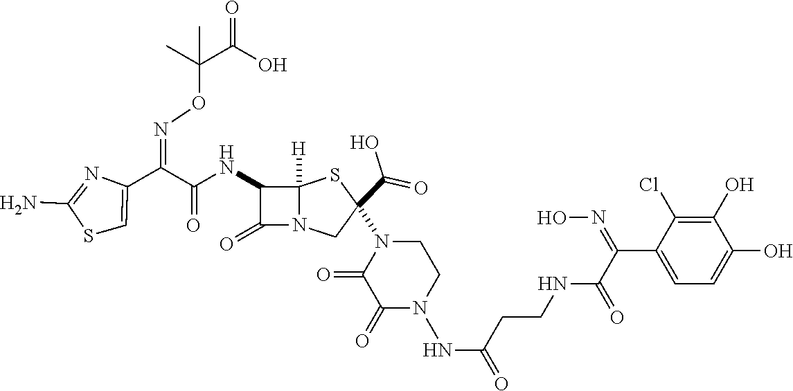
C(=O)(NC1C(=O)N2C1([H])SC(C(O)=O)(N1CCN(NC(CCNC(C(C3=CC=C(O)C(O)=C3Cl)=NO)=O)=O)C(=O)C1=O)C2)C(C1=CSC(N)=N1)=NOC(C(O)=O)(C)C
